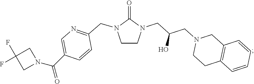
C12=C(C=CC=C1)CCN(CC(CN1C(=O)N(CC3=NC=C(C(N4CC(F)(F)C4)=O)C=C3)CC1)O)C2
